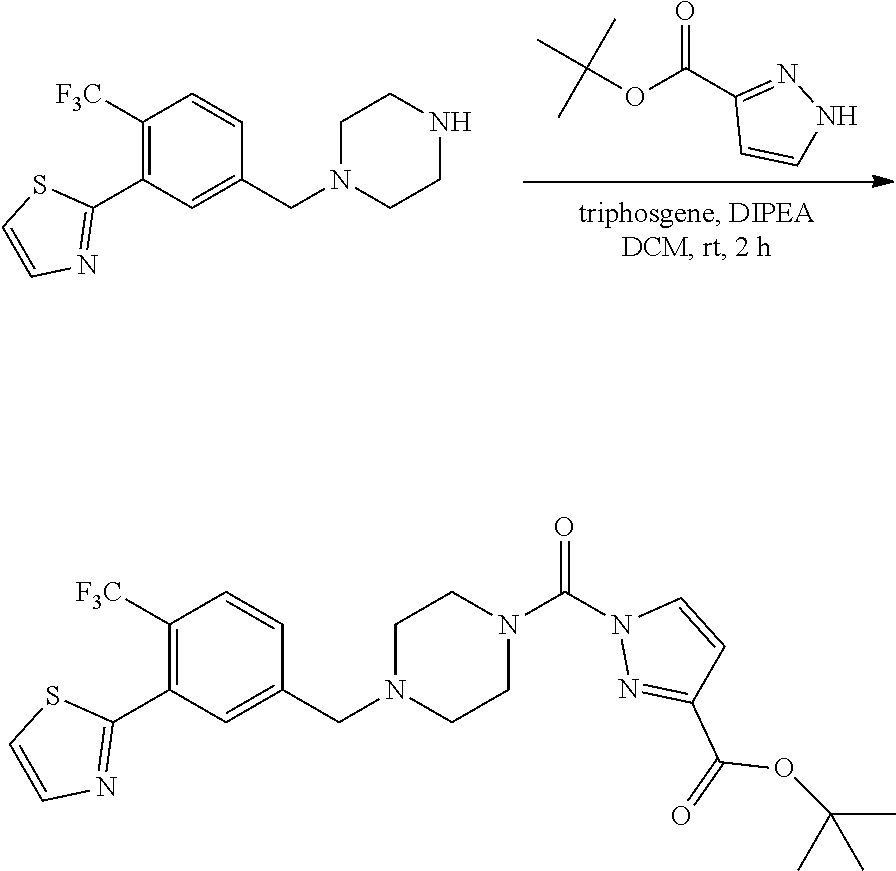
CC(OC(=O)C1=NNC=C1)(C)C.C1([F3C])=C(C2=NC=CS2)C=C(CN2CCNCC2)C=C1.C1([F3C])=C(C2=NC=CS2)C=C(CN2CCN(C(N3N=C(C(=O)OC(C)(C)C)C=C3)=O)CC2)C=C1
